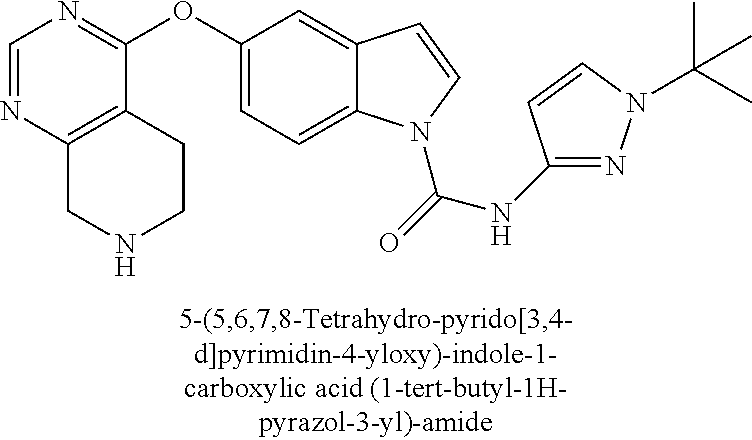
O(C1=CC=C2C(=C1)C=CN2C(=O)NC1=NN(C(C)(C)C)C=C1)C1=NC=NC2=C1CCNC2
